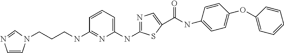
C1(NC2=CC=CC(NCCCN3C=CN=C3)=N2)=NC=C(C(NC2=CC=C(OC3=CC=CC=C3)C=C2)=O)S1
